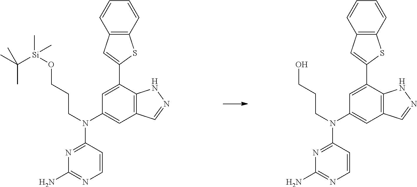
C12=C(C=CC=C1)SC(C1=CC(N(CCCO[Si](C)(C(C)(C)C)C)C3=NC(N)=NC=C3)=CC3=C1NN=C3)=C2.C12=C(C=CC=C1)SC(C1=CC(N(CCCO)C3=NC(N)=NC=C3)=CC3=C1NN=C3)=C2
